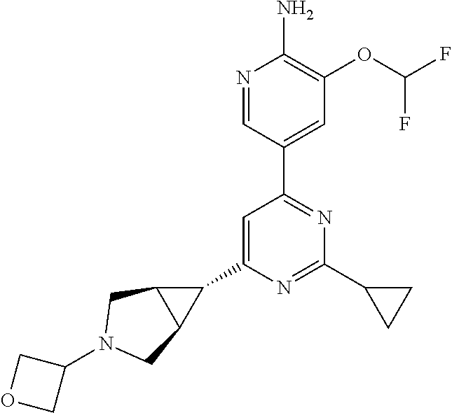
N1=CC(C2=NC(C3CC3)=NC(C3C4C3CN(C3COC3)C4)=C2)=CC(OC(F)F)=C1N
